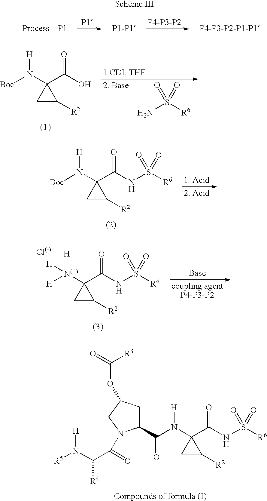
[P1].[P4-P3-P2-P1-P1].[P1-P1].[P4-P3-P2].[Boc]N(C1(C(O)=O)CC1[R2])[H].NS([R6])(=O)=O.[Boc]N(C1(C(NS([R6])(=O)=O)=O)CC1[R2])[H].[H][N(+)](C1(C(NS([R6])(=O)=O)=O)CC1[R2])([H])[H].C1(C(N(C2(C(NS([R6])(=O)=O)=O)CC2[R2])[H])=O)CC(OC(=O)[R3])CN1C(=O)C(N([R5])[H])[R4]
